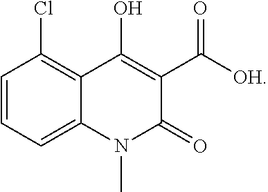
C1=CC=C2C(=C1Cl)C(O)=C(C([OH])=O)C(=O)N2C
